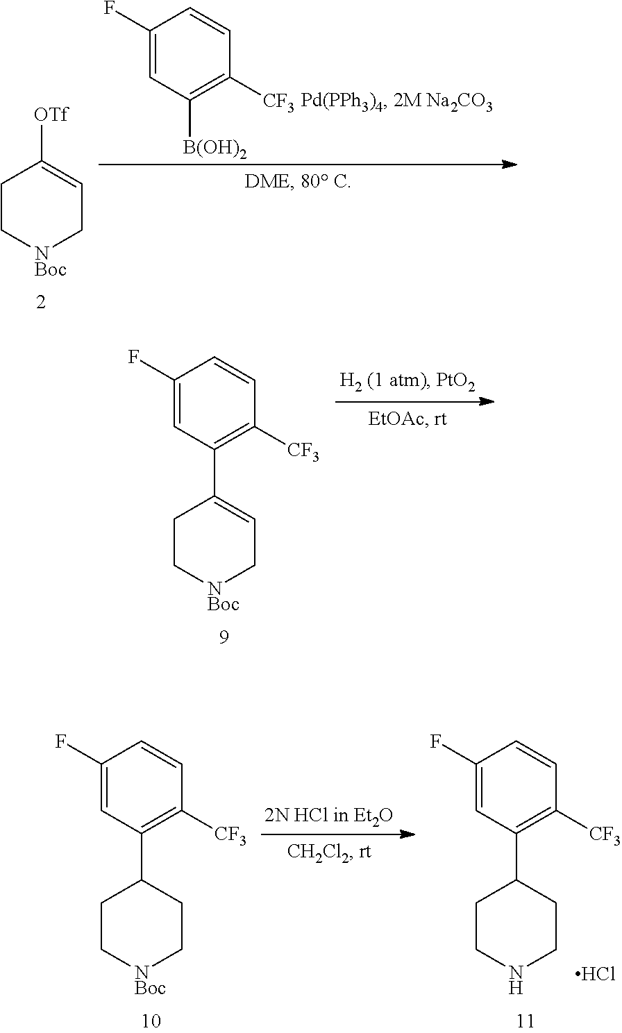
C1C[NBoc]CC=C1[OTf].C1(F)=CC([B(OH)2])=C([CF3])C=C1.C1C[NBoc]CC=C1C1=C([CF3])C=CC(F)=C1.C1C[NBoc]CCC1C1=C([CF3])C=CC(F)=C1.C1CNCCC1C1=C([CF3])C=CC(F)=C1.Cl
